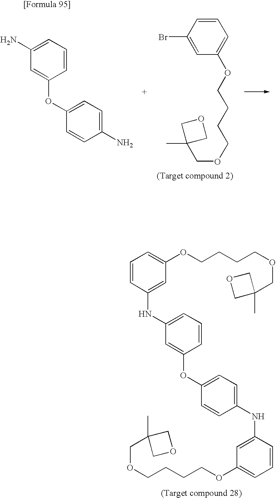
C1=CC(NC2=CC=CC(OC3=CC=C(NC4=CC(OCCCCOCC5(C)COC5)=CC=C4)C=C3)=C2)=CC(OCCCCOCC2(C)COC2)=C1.C1=CC(Br)=CC(OCCCCOCC2(C)COC2)=C1.C1=C(N)C=C(OC2=CC=C(N)C=C2)C=C1
